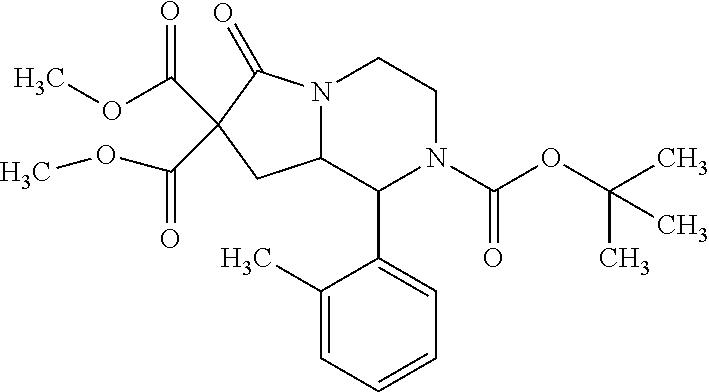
N12C(C(C3=CC=CC=C3C)N(C(OC(C)(C)C)=O)CC1)CC(C(=O)OC)(C(OC)=O)C2=O
